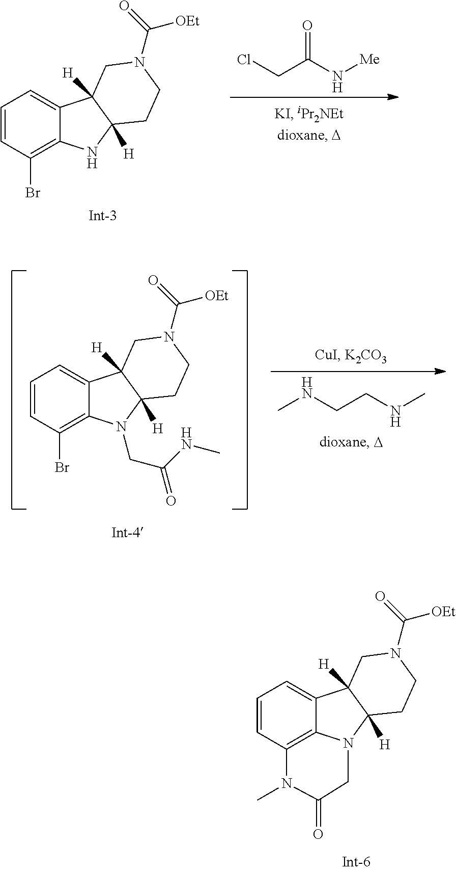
C1=CC(Br)=C2C(=C1)C1([H])C([H])(N2)CCN(C(=O)[OEt])C1.ClCC(N[Me])=O.C1=CC(Br)=C2C(=C1)C1([H])C([H])(N2CC(=O)NC)CCN(C(=O)[OEt])C1.CNCCNC.C1=CC2=C3C(=C1)C1([H])C([H])(N3CC(=O)N2C)CCN(C(=O)[OEt])C1
